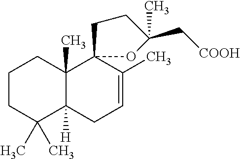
C1CC(C)(C)C2([H])C(C)(C1)C1(C(C)=CC2)CCC(C)(C[COOH])O1
